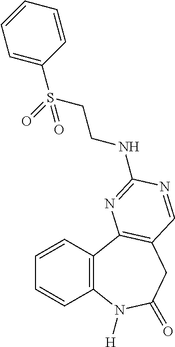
C1=CC2=C(C=C1)N([H])C(=O)CC1=C2N=C(NCCS(C2=CC=CC=C2)(=O)=O)N=C1
